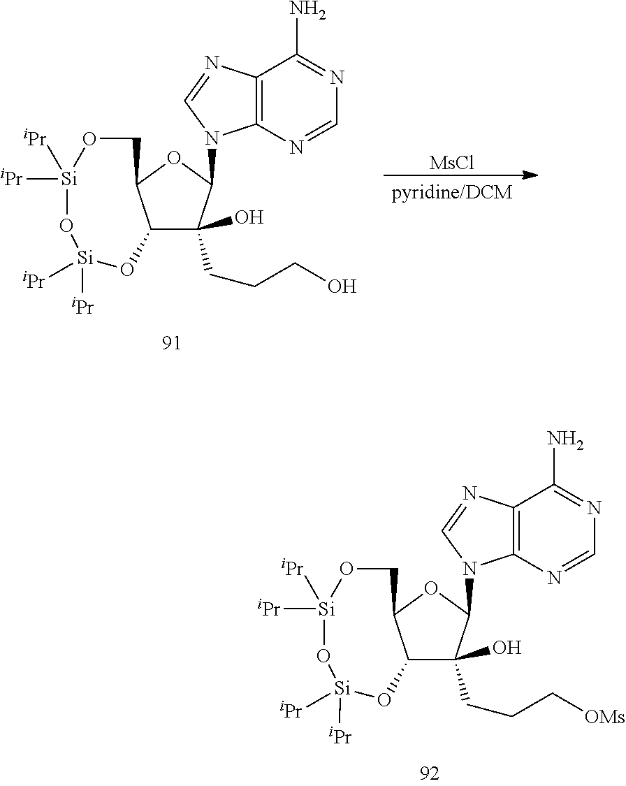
C12=C(N=CN=C1N)N(C1C(O)(CCC[OMs])C3C(O1)CO[Si]([iPr])([iPr])O[Si]([iPr])([iPr])O3)C=N2.C12=C(N=CN=C1N)N(C1C(O)(CCCO)C3C(O1)CO[Si]([iPr])([iPr])O[Si]([iPr])([iPr])O3)C=N2.[MsCl].[pyridine/DCM]
